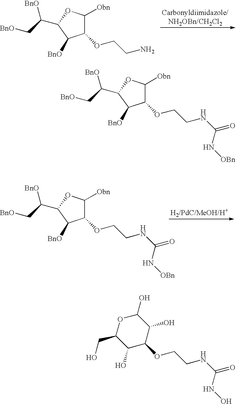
C1(OCCN)C([Obn])OC(C([BnO])C[BnO])C1[BnO].C1(OCCNC(N[OBn])=O)C([Obn])OC(C([BnO])C[BnO])C1[BnO].C1(OCCNC(N[OBn])=O)C([Obn])OC(C([BnO])C[BnO])C1[BnO].C1(O)C(OCCNC(NO)=O)C(O)C(O)OC1CO
